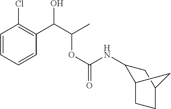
C1=CC(Cl)=C(C(C(C)OC(=O)NC2C3CCC(C2)C3)O)C=C1
